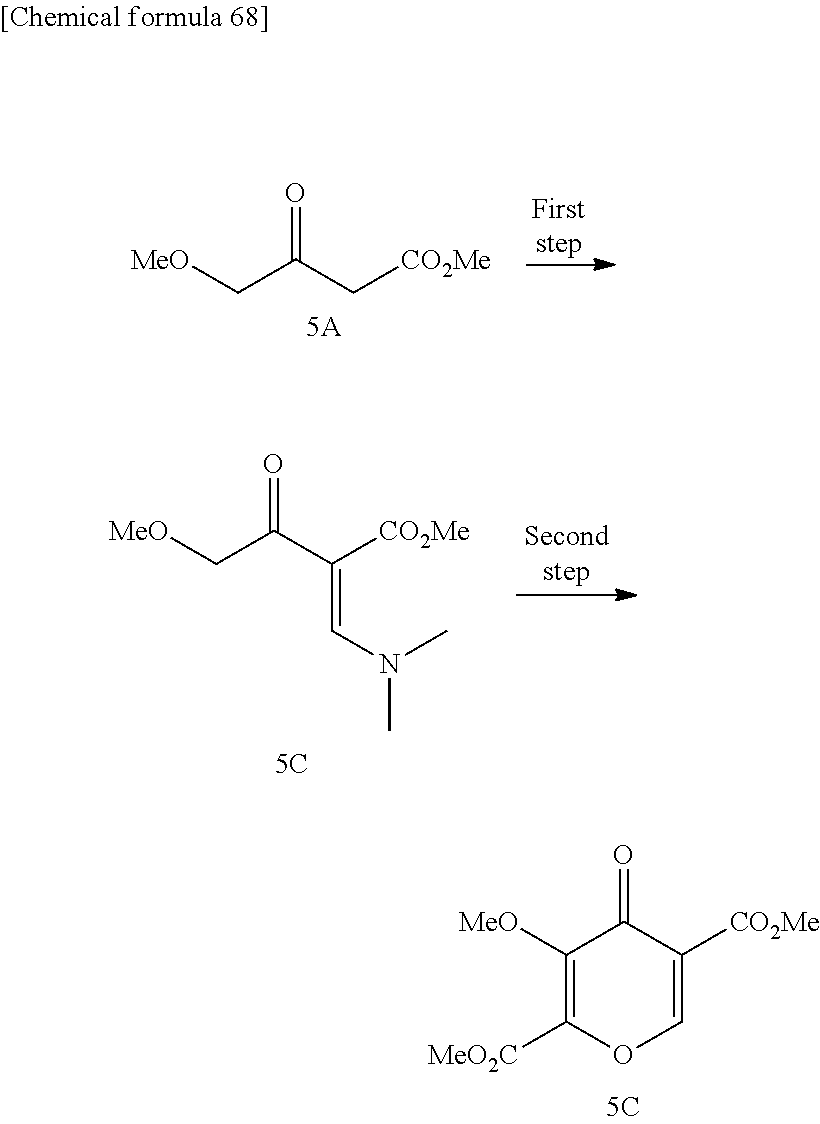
[MeO]CC(C[CO2Me])=O.C1([MeO])=C([MeO2C])OC=C([CO2Me])C1=O.[MeO]CC(C([CO2Me])=CN(C)C)=O
